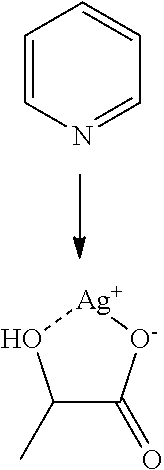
C1=CN=CC=C1.C1(C)C(=O)[O-][Ag]O1
